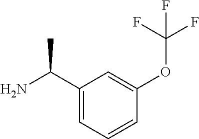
C1(C(N)C)=CC=CC(OC(F)(F)F)=C1
